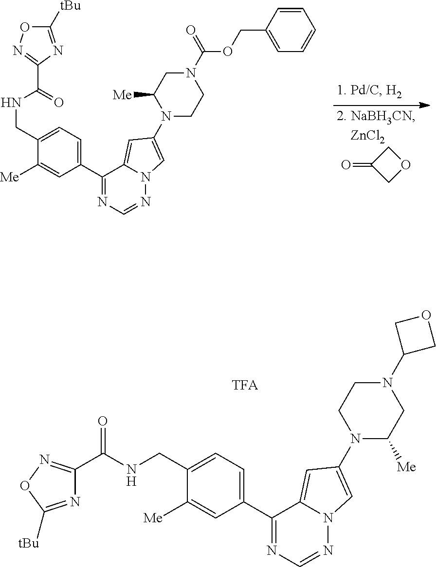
N(CC1=CC=C(C2=NC=NN3C2=CC(N2CCN(C(=O)OCC4=CC=CC=C4)CC2[Me])=C3)C=C1[Me])C(C1=NOC([tBu])=N1)=O.O=C1COC1.N(CC1=CC=C(C2=NC=NN3C2=CC(N2C([Me])CN(C4COC4)CC2)=C3)C=C1[Me])C(C1=NOC([tBu])=N1)=O
